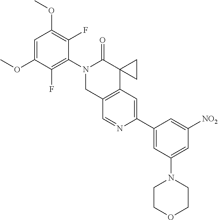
C1=C(OC)C(F)=C(N2CC3=C(C4(C2=O)CC4)C=C(C2=CC(N4CCOCC4)=CC([NO2])=C2)N=C3)C(F)=C1OC
